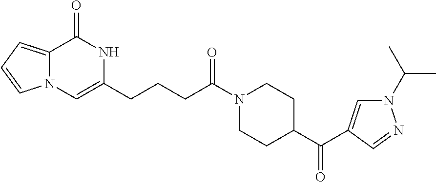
C12=CC=CN1C=C(CCCC(N1CCC(C(=O)C3=CN(C(C)C)N=C3)CC1)=O)NC2=O
